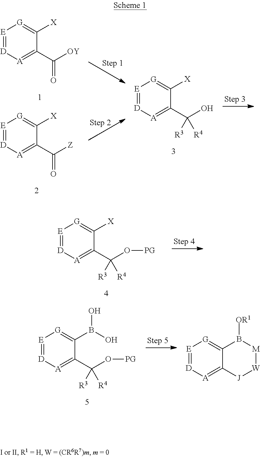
[E]1=[D][A]=C(C([OY])=O)C([X])=[G]1.[E]1=[D][A]=C(C(O)([R3])[R4])C([X])=[G]1.[E]1=[D][A]=C(C([Z])=O)C([X])=[G]1.[E]1=[D][A]=C(C(O[PG])([R3])[R4])C([X])=[G]1.[E]1=[D][A]=C(C(O[PG])([R3])[R4])C(B(O)O)=[G]1.[E]1=[D][A]=C2C(=[G]1)B([OR1])[M][W][J]2
